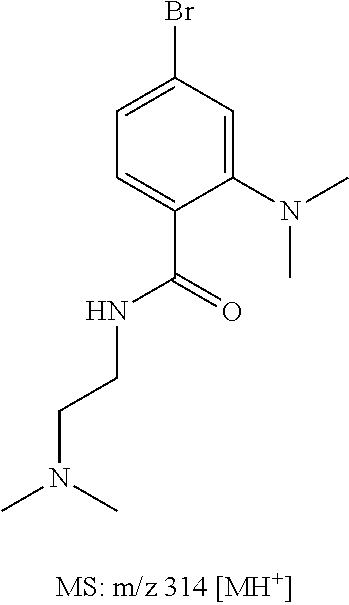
C1(N(C)C)=CC(Br)=CC=C1C(=O)NCCN(C)C
